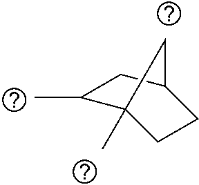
C1(C)C2(C)CCC(C1)C2
